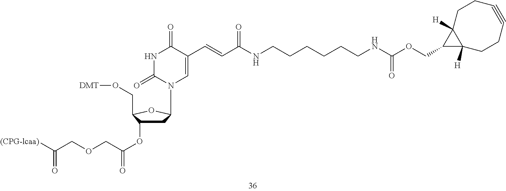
N(CCCCCCNC(OCC1C2([H])C1([H])CCC#CCC2)=O)C(C=CC1=CN(C2CC(OC(=O)COCC([(CPG-lcaa)])=O)C(CO[DMT])O2)C(=O)NC1=O)=O
